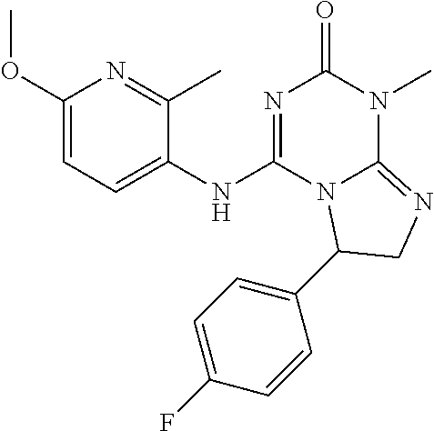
C1(OC)=CC=C(NC2=NC(=O)N(C)C3=NCC(C4=CC=C(F)C=C4)N23)C(C)=N1
